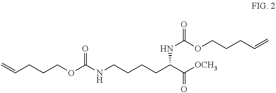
C=CCCCOC(NCCCCC(C([OCH3])=O)NC(=O)OCCCC=C)=O
